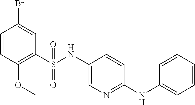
C1=CC(OC)=C(S(NC2=CN=C(NC3=CC=CC=C3)C=C2)(=O)=O)C=C1Br
